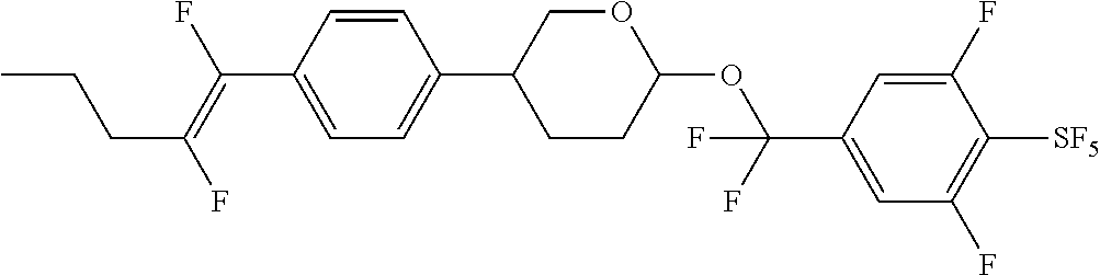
C(C1=CC=C(C2CCC(OC(C3=CC(F)=C([SF5])C(F)=C3)(F)F)OC2)C=C1)(=C(F)CCC)F
